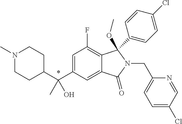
C1=C(C(C2CCN(C)CC2)(O)C)C=C2C(=C1F)C(OC)(C1=CC=C(Cl)C=C1)N(CC1=CC=C(Cl)C=N1)C2=O
